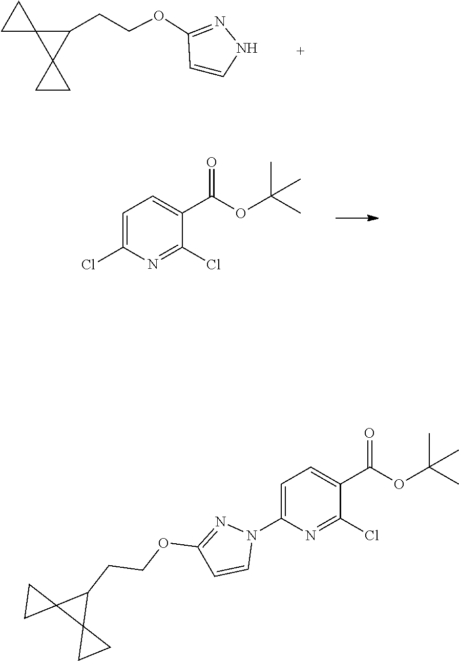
N1N=C(OCCC2C3(C24CC4)CC3)C=C1.O=C(OC(C)(C)C)C1=CC=C(Cl)N=C1Cl.O=C(OC(C)(C)C)C1=CC=C(N2N=C(OCCC3C4(C35CC5)CC4)C=C2)N=C1Cl
